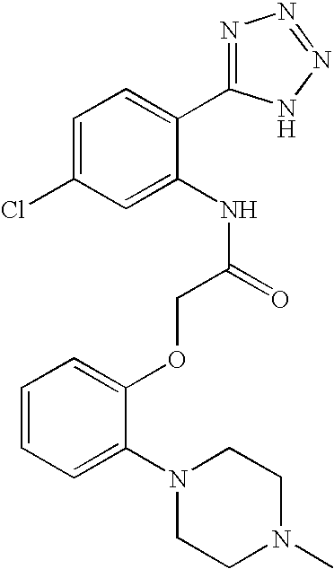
C1=C(Cl)C=C(NC(=O)COC2=CC=CC=C2N2CCN(C)CC2)C(C2=NN=NN2)=C1
